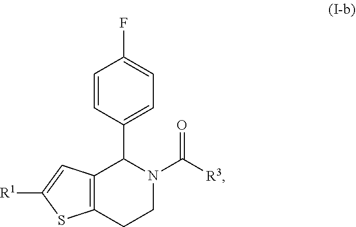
C12=C(CCN(C([R3])=O)C1C1=CC=C(F)C=C1)SC([R1])=C2
